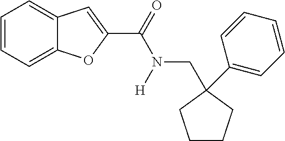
C1=CC=C2C(=C1)C=C(C(=O)N([H])CC1(C3=CC=CC=C3)CCCC1)O2
